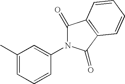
CC1=CC=CC(N2C(=O)C3=C(C2=O)C=CC=C3)=C1
